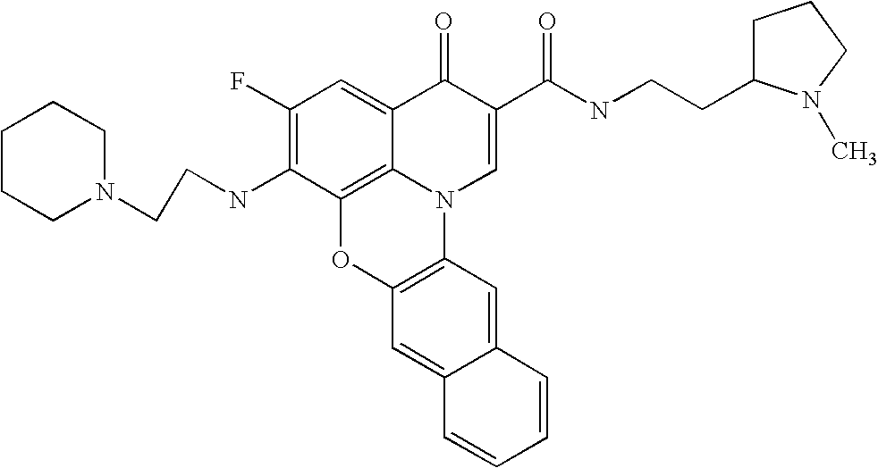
C1(F)=C(NCCN2CCCCC2)C2=C3C(=C1)C(=O)C(C(NCCC1CCCN1C)=O)=CN3C1=C(O2)C=C2C(=C1)C=CC=C2
